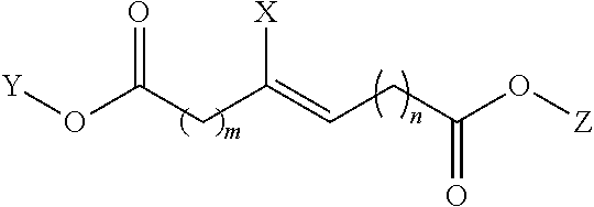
O(C(CC(=CCC(O[Z])=O)[X])=O)[Y]
